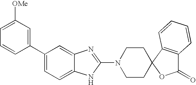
C1([OMe])=CC=CC(C2=CC=C3C(=C2)N=C(N2CCC4(CC2)C2=C(C(=O)O4)C=CC=C2)N3)=C1
